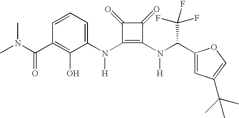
N(C1=C(N(C(C2=CC(C(C)(C)C)=CO2)C(F)(F)F)[H])C(=O)C1=O)([H])C1=CC=CC(C(N(C)C)=O)=C1O
